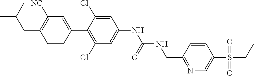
C1(CNC(NC2=CC(Cl)=C(C3=CC([NC])=C(CC(C)C)C=C3)C(Cl)=C2)=O)=NC=C(S(CC)(=O)=O)C=C1
